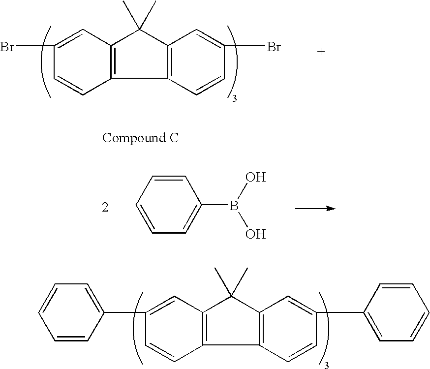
BrC1=CC2=C(C3=C(C=C(Br)C=C3)C2(C)C)C=C1.C1=C(B(O)O)C=CC=C1.C1(C2=CC3=C(C4=C(C=C(C5=CC=CC=C5)C=C4)C3(C)C)C=C2)=CC=CC=C1
